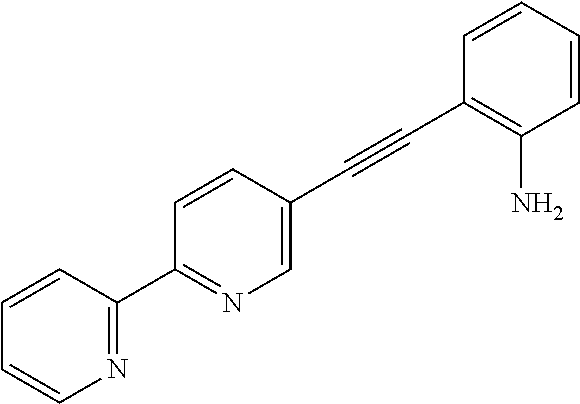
C1=C(C#CC2=C(N)C=CC=C2)C=CC(C2=NC=CC=C2)=N1
